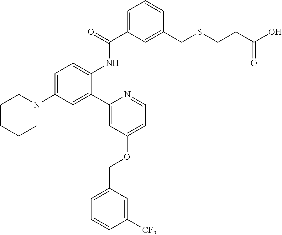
C1=C(C(=O)NC2=CC=C(N3CCCCC3)C=C2C2=CC(OCC3=CC=CC([CF3])=C3)=CC=N2)C=C(CSCCC(O)=O)C=C1
